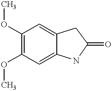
C1(OC)=C(OC)C=C2C(=C1)CC(=O)N2
